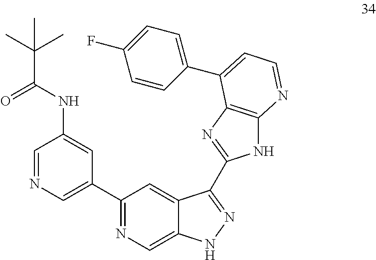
C1(C2=CN=CC(NC(C(C)(C)C)=O)=C2)=NC=C2C(=C1)C(C1=NC3=C(N1)N=CC=C3C1=CC=C(F)C=C1)=NN2
